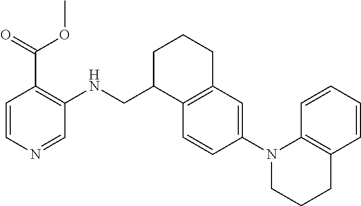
C1(N2CCCC3=C2C=CC=C3)=CC2=C(C=C1)C(CNC1=C(C(OC)=O)C=CN=C1)CCC2
